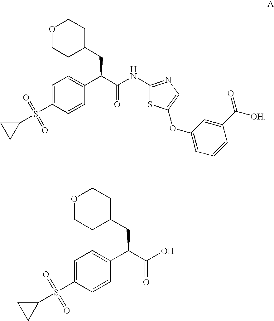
C1=C(S(C2CC2)(=O)=O)C=CC(C(C(=O)O)CC2CCOCC2)=C1.C1=C(S(C2CC2)(=O)=O)C=CC(C(C(=O)NC2=NC=C(OC3=CC=CC(C(=O)[OH])=C3)S2)CC2CCOCC2)=C1
